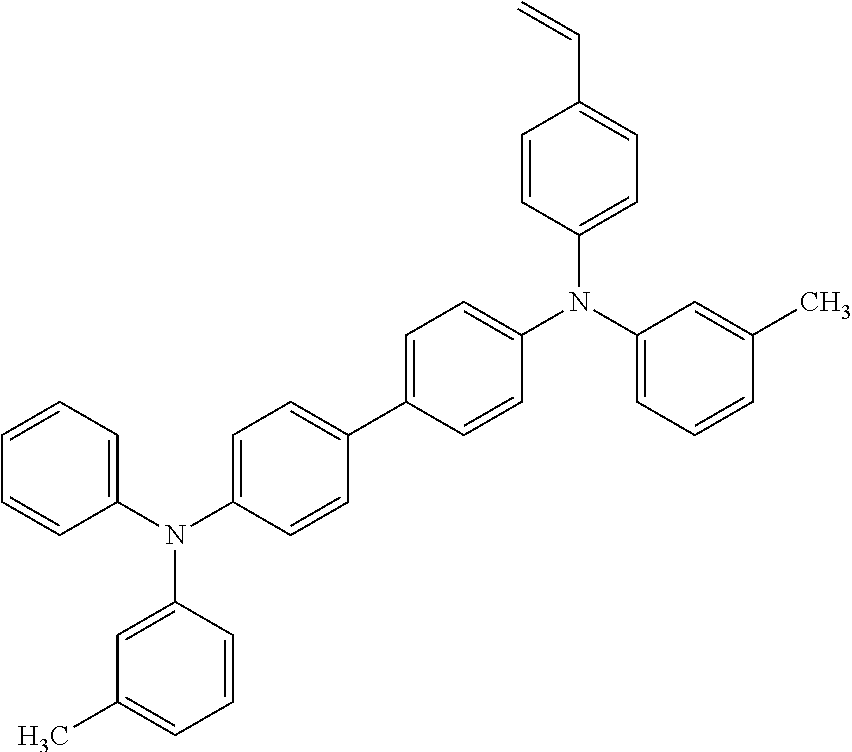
C1=CC(N(C2=CC=CC(C)=C2)C2=CC=C(C3=CC=C(N(C4=CC=CC=C4)C4=CC(C)=CC=C4)C=C3)C=C2)=CC=C1C=C
